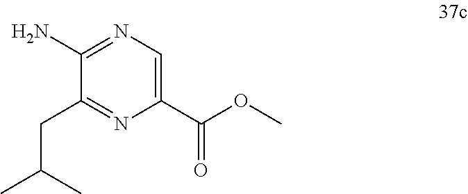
N1=C(N)C(CC(C)C)=NC(C(OC)=O)=C1
